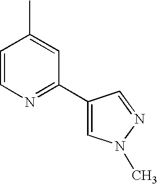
C1=CN=C(C2=CN(C)N=C2)C=C1C
